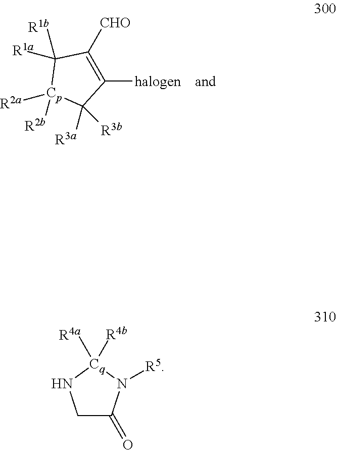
[Cp]1([R2a])([R2b])C([R3a])([R3b])C([halogen])=C([CHO])C1([R1b])[R1a].C1C(=O)N([R5])[Cq]([R4a])([R4b])N1
